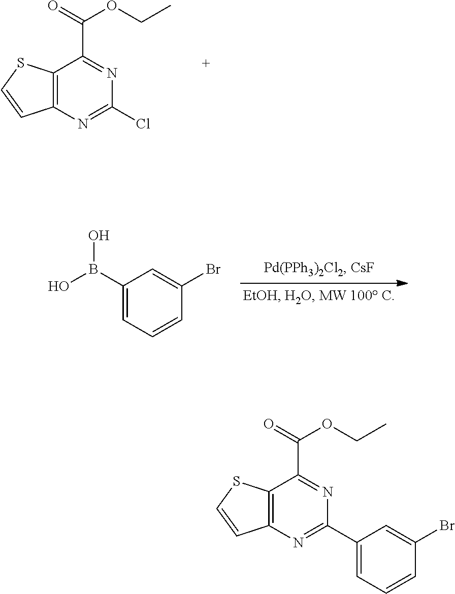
C12=C(C(C(=O)OCC)=NC(Cl)=N1)SC=C2.C1(B(O)O)=CC=CC(Br)=C1.C12=C(C(C(=O)OCC)=NC(C3=CC=CC(Br)=C3)=N1)SC=C2
